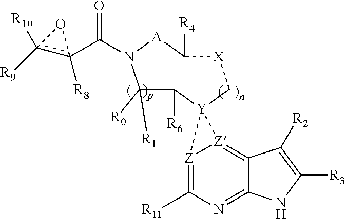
C1([R0])([R1])C([R6])[Y]2(C[X]C([R4])[A]N1C(c1([R8])c([R10])([R9])O1)=O)[Z]1=C([R11])N=C3C(=[Z]21)C([R2])=C([R3])N3
